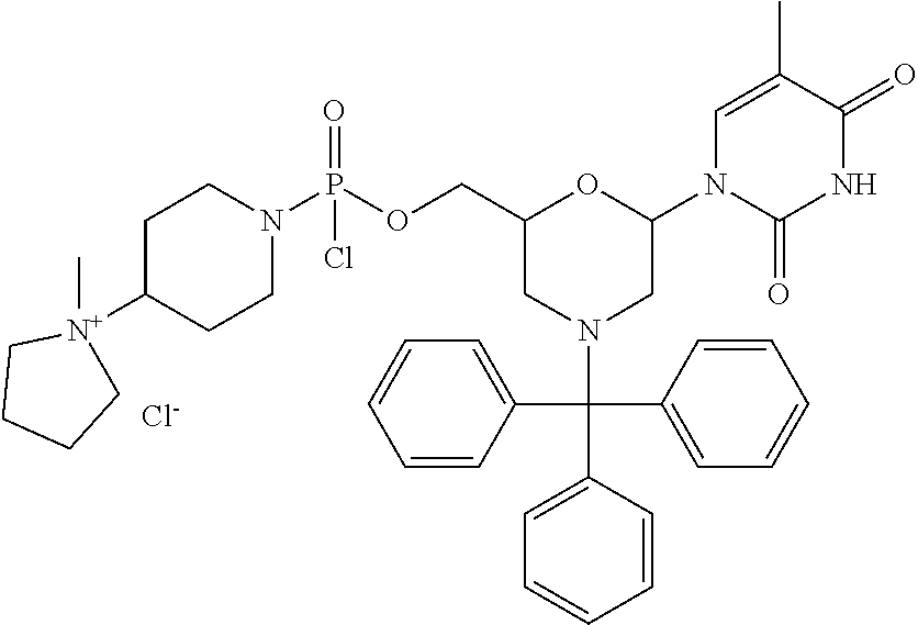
[Cl-].C1=C(C(C2=CC=CC=C2)(C2=CC=CC=C2)N2CC(N3C(=O)NC(=O)C(C)=C3)OC(COP(N3CCC([N+]4(C)CCCC4)CC3)(Cl)=O)C2)C=CC=C1
